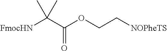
O(C(C([FmocHN])(C)C)=O)CC[NOPheTS]
